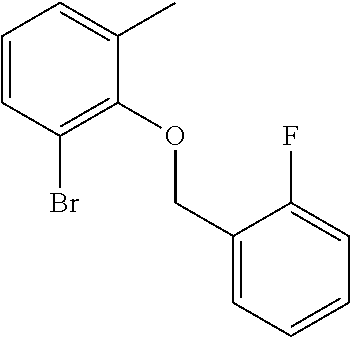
C1=CC(Br)=C(OCC2=CC=CC=C2F)C(C)=C1
